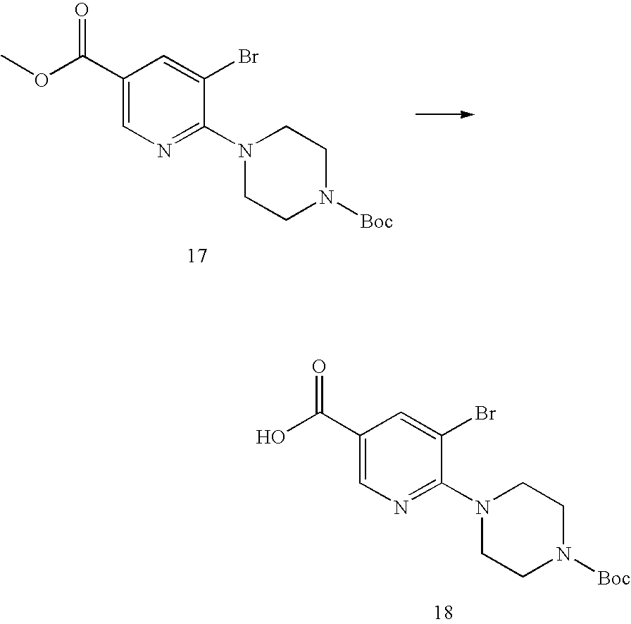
COC(C1=CN=C(N2CCN([Boc])CC2)C(Br)=C1)=O.OC(C1=CN=C(N2CCN([Boc])CC2)C(Br)=C1)=O
